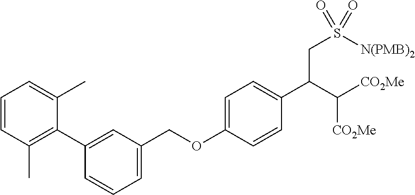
C1=CC(C)=C(C2=CC(COC3=CC=C(C(C([CO2Me])[CO2Me])CS([N(PMB)2])(=O)=O)C=C3)=CC=C2)C(C)=C1
